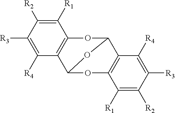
C1([R1])=C([R2])C([R3])=C([R4])C2=C1OC1C3=C(OC2O1)C([R1])=C([R2])C([R3])=C3[R4]
